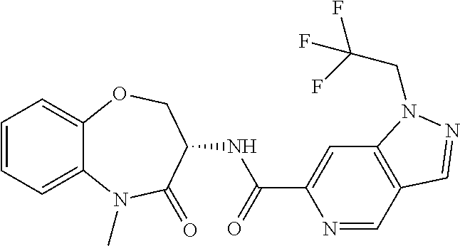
C12=CC=CC=C1OCC(NC(=O)C1=CC3=C(C=N1)C=NN3CC(F)(F)F)C(=O)N2C
